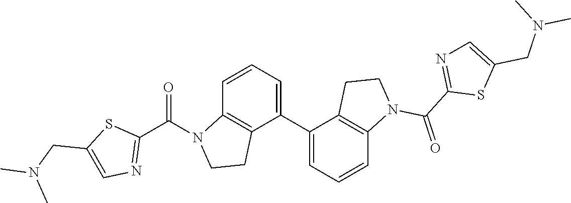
C1=CC=C(C2=CC=CC3=C2CCN3C(=O)C2=NC=C(CN(C)C)S2)C2=C1N(C(C1=NC=C(CN(C)C)S1)=O)CC2
